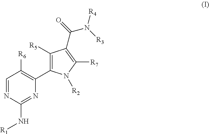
C1=NC(N[R1])=NC(C2=C([R5])C(C(=O)N([R3])[R4])=C([R7])N2[R2])=C1[R6]
